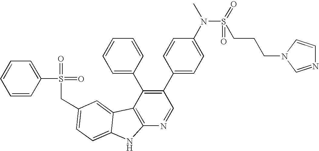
C(C1=CC=C2C(=C1)C1=C(N=CC(C3=CC=C(N(C)S(=O)(CCCN4C=NC=C4)=O)C=C3)=C1C1=CC=CC=C1)N2)S(=O)(=O)C1=CC=CC=C1
